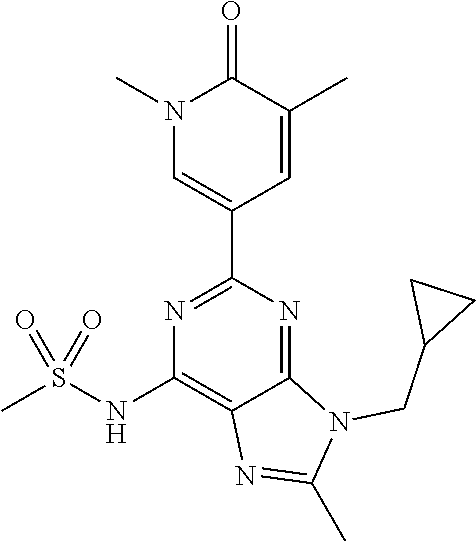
N1(C)C=C(C2=NC(NS(C)(=O)=O)=C3C(=N2)N(CC2CC2)C(C)=N3)C=C(C)C1=O
